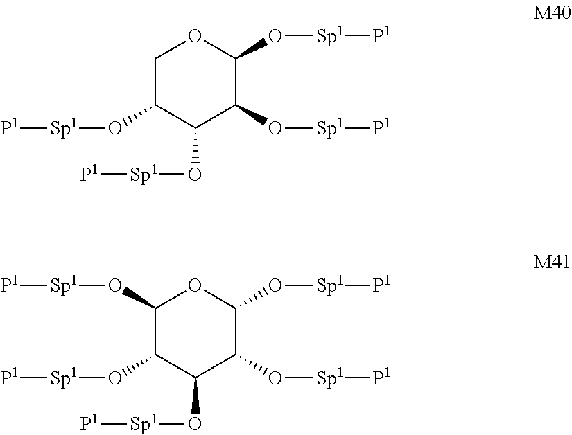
C1C(O[Sp1][P1])C(O[Sp1][P1])C(O[Sp1][P1])C(O[Sp1][P1])O1.C1(O[Sp1][P1])C(O[Sp1][P1])C(O[Sp1][P1])C(O[Sp1][P1])C(O[Sp1][P1])O1
